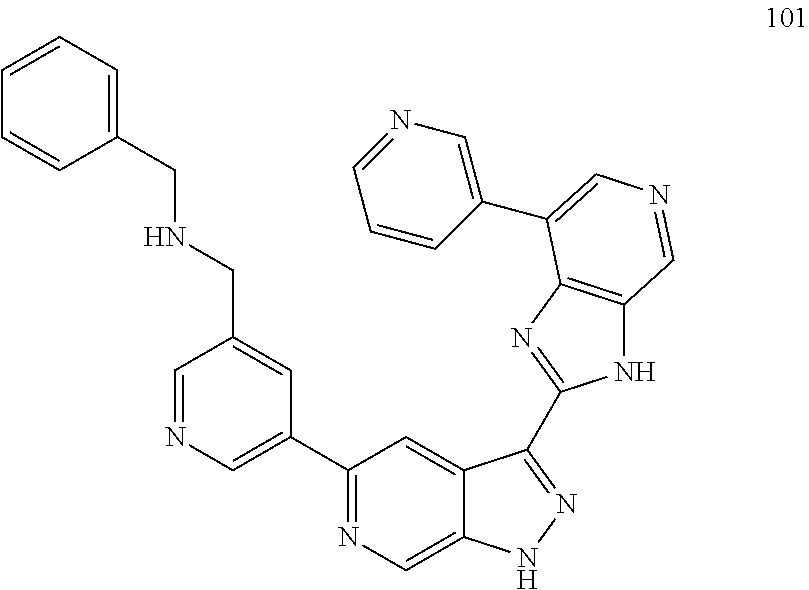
C1=CC=C(CNCC2=CC(C3=NC=C4C(=C3)C(C3=NC5=C(N3)C=NC=C5C3=CN=CC=C3)=NN4)=CN=C2)C=C1
